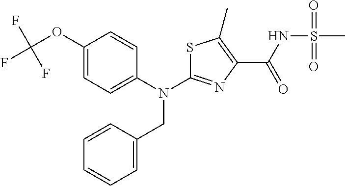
C1(OC(F)(F)F)=CC=C(N(CC2=CC=CC=C2)C2=NC(C(=O)NS(C)(=O)=O)=C(C)S2)C=C1
